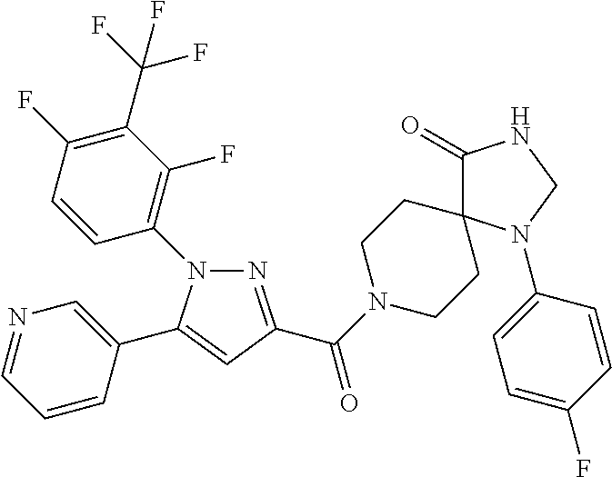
N1(C2=C(F)C(C(F)(F)F)=C(F)C=C2)N=C(C(N2CCC3(CC2)C(=O)NCN3C2=CC=C(F)C=C2)=O)C=C1C1=CN=CC=C1
